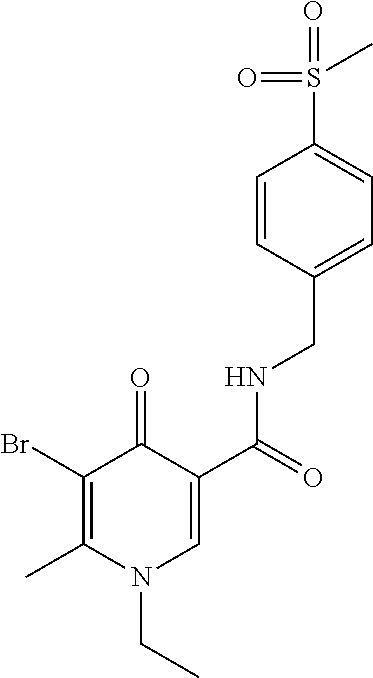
BrC1=C(C)N(CC)C=C(C(=O)NCC2=CC=C(S(C)(=O)=O)C=C2)C1=O
